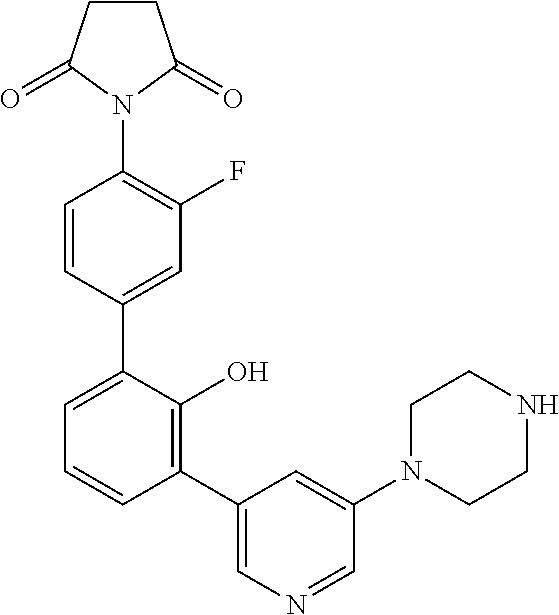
C1=CC(C2=CC=CC(C3=CN=CC(N4CCNCC4)=C3)=C2O)=CC(F)=C1N1C(=O)CCC1=O
